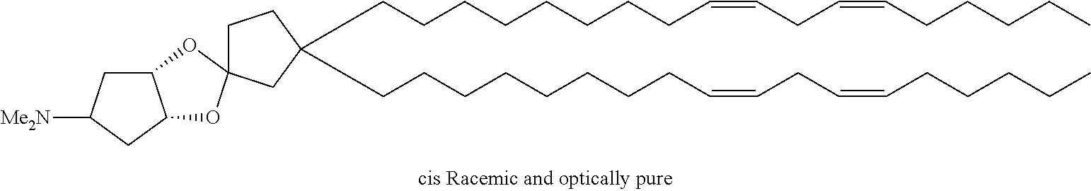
C(CCCCCCCC=CCC=CCCCCC)C1(CCCCCCCCC=CCC=CCCCCC)CCC2(C1)OC1C(CC([Me2N])C1)O2
